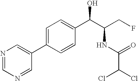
C1=NC=NC=C1C1=CC=C(C(C(CF)NC(C(Cl)Cl)=O)O)C=C1
